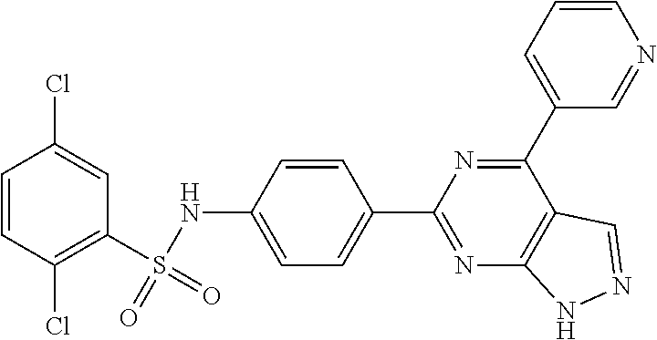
C1=CC(Cl)=C(S(=O)(=O)NC2=CC=C(C3=NC4=C(C(C5=CC=CN=C5)=N3)C=NN4)C=C2)C=C1Cl
